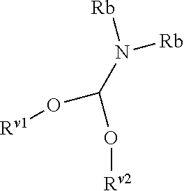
C(O[Rv2])(O[Rv1])N([Rb])[Rb]
